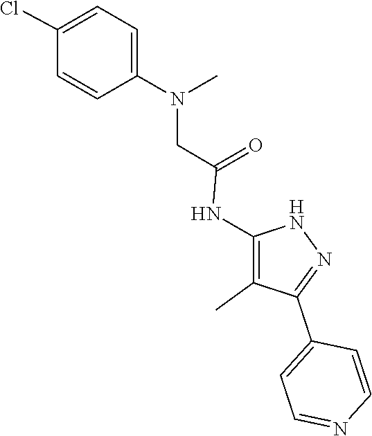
N1C(NC(=O)CN(C2=CC=C(Cl)C=C2)C)=C(C)C(C2=CC=NC=C2)=N1
